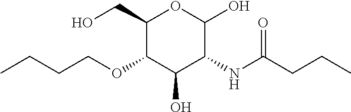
C1(CO)C(OCCCC)C(O)C(NC(CCC)=O)C(O)O1
